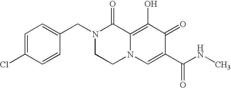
C1=C(Cl)C=CC(CN2CCN3C(=C(O)C(=O)C(C(=O)NC)=C3)C2=O)=C1
